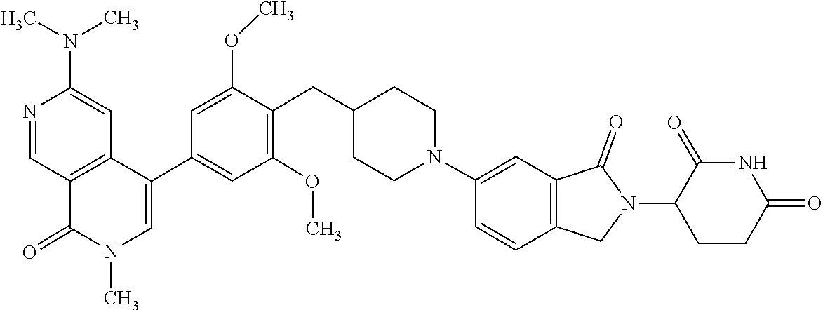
CN1C=C(C2=CC(OC)=C(CC3CCN(C4=CC5=C(C=C4)CN(C4CCC(=O)NC4=O)C5=O)CC3)C(OC)=C2)C2=C(C=NC(N(C)C)=C2)C1=O
